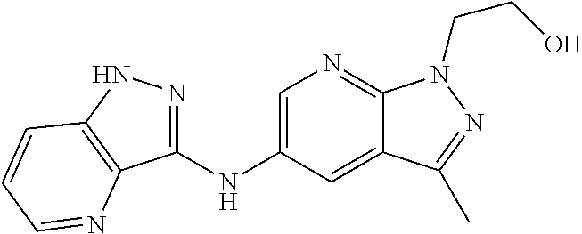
C1(NC2=CN=C3C(=C2)C(C)=NN3CCO)=NNC2=C1N=CC=C2
